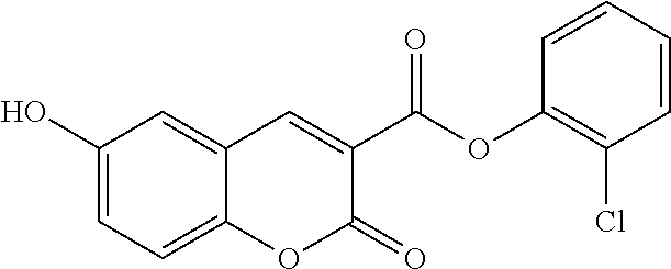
C1(O)=CC=C2C(=C1)C=C(C(OC1=C(Cl)C=CC=C1)=O)C(=O)O2
